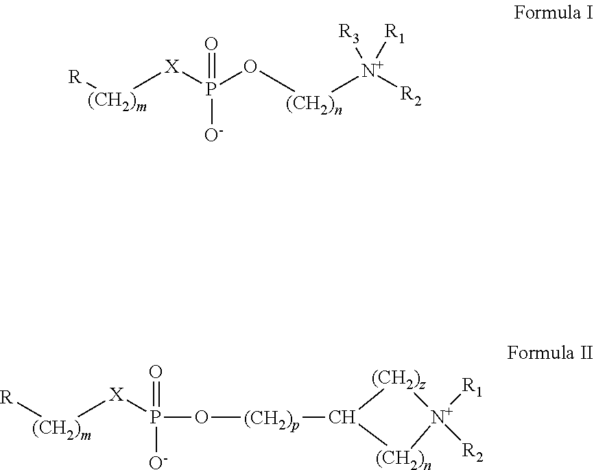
[(CH2)m]([X]P(O[(CH2)p]C1[(CH2)z][N+]([R1])([R2])[(CH2)n]1)(=O)[O-])[R].[(CH2)m]([X]P(=O)([O-])O[(CH2)n][N+]([R2])([R3])[R1])[R]
